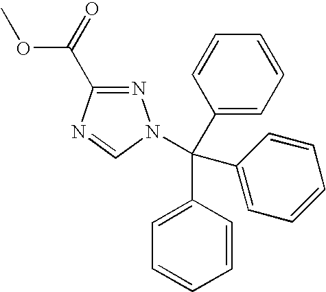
C1(C(C2=CC=CC=C2)(C2=CC=CC=C2)N2N=C(C(OC)=O)N=C2)=CC=CC=C1
